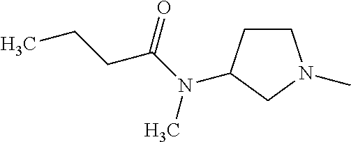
C1C(N(C(CCC)=O)C)CN(C)C1
